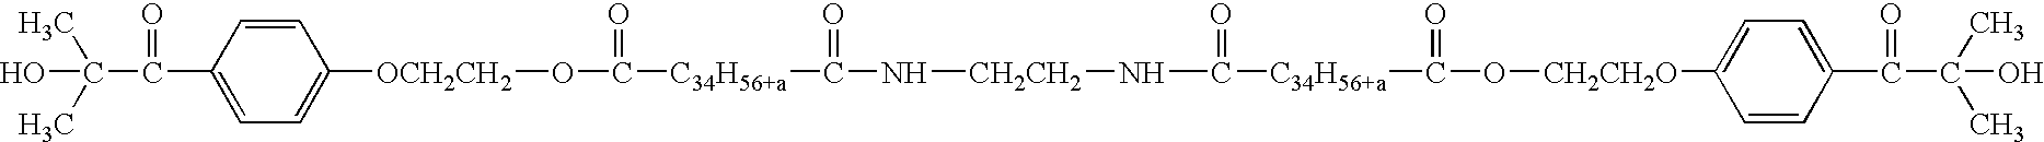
C1=CC(C(C(C)(C)O)=O)=CC=C1[OCH2CH2]OC([C34H56+a]C(N[CH2CH2]NC([C34H56+a]C(O[CH2CH2O]C1=CC=C(C(=O)C(C)(C)O)C=C1)=O)=O)=O)=O
